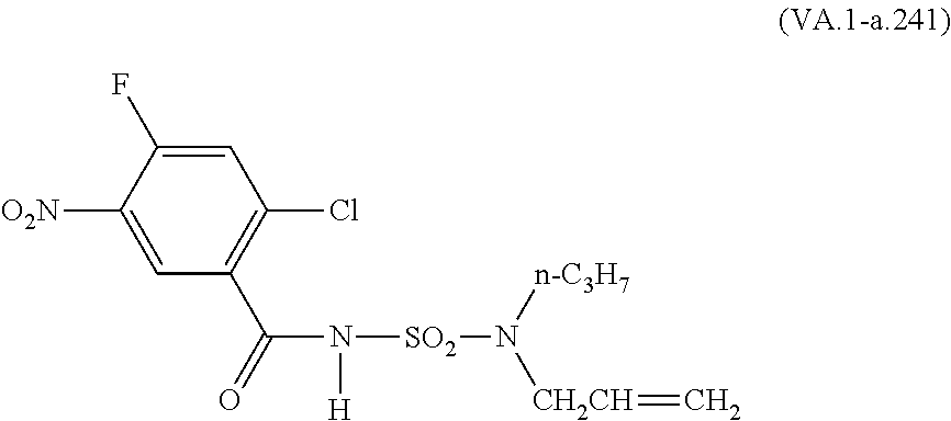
C1=C(F)C([O2N])=CC(C(=O)N([H])[SO2]N([CH2CH]=C)[n-C3H7])=C1Cl
